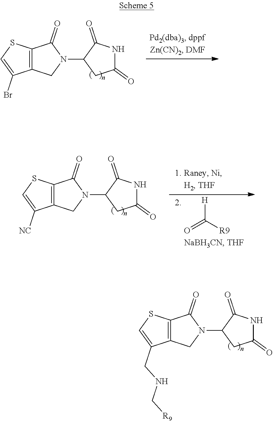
C12=C(CN(C3CC(=O)NC3=O)C1=O)C(CNC[R9])=CS2.C12=C(CN(C3CC(=O)NC3=O)C1=O)C(Br)=CS2.C12=C(CN(C3CC(=O)NC3=O)C1=O)C([NC])=CS2.[H]C([R9])=O
